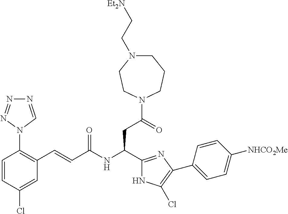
C1(Cl)=CC(C=CC(NC(CC(N2CCCN(CC[Et2N])CC2)=O)C2=NC(C3=CC=C([NHCO2Me])C=C3)=C(Cl)N2)=O)=C(N2C=NN=N2)C=C1
